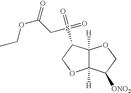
C12([H])C([H])(C(S(CC(OCC)=O)(=O)=O)CO1)OCC2[ONO2]
